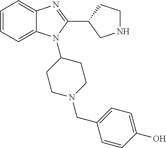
C1=CC=C2C(=C1)N=C(C1CNCC1)N2C1CCN(CC2=CC=C(O)C=C2)CC1
